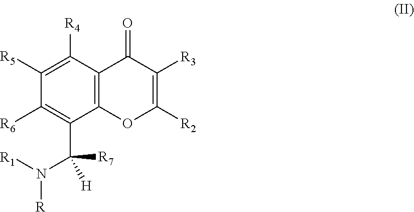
C1([R5])=C([R4])C2=C(C(C(N([R])[R1])([H])[R7])=C1[R6])OC([R2])=C([R3])C2=O
